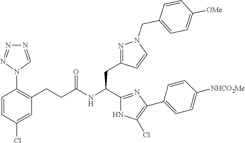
C1=CC(Cl)=CC(CCC(NC(C2=NC(C3=CC=C([NHCO2Me])C=C3)=C(Cl)N2)CC2=NN(CC3=CC=C([OMe])C=C3)C=C2)=O)=C1N1C=NN=N1
